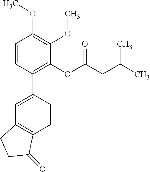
C1=CC(C2=CC3=C(C=C2)C(=O)CC3)=C(OC(CC(C)C)=O)C(OC)=C1OC
